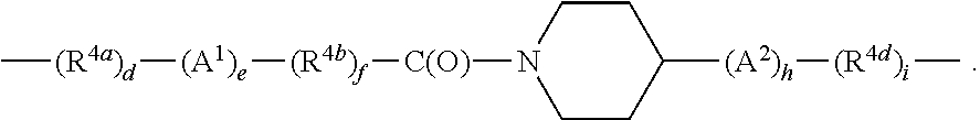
C1CN([C(O)][(R4b)f][(A1)e][(R4a)d]C)CCC1[(A2)h][(R4d)i]C
